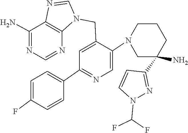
C1(C2(N)CN(C3=CN=C(C4=CC=C(F)C=C4)C=C3CN3C=NC4=C3N=CN=C4N)CCC2)=NN(C(F)F)C=C1
